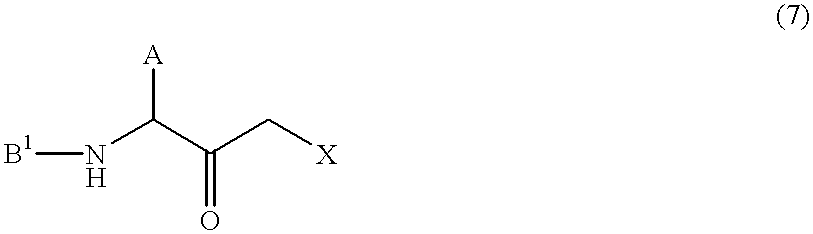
N(C(C(C[X])=O)[A])[B1]
